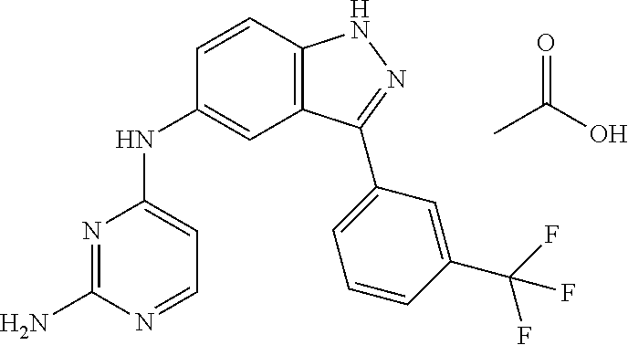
N1=C(N)N=CC=C1NC1=CC2=C(C=C1)NN=C2C1=CC=CC(C(F)(F)F)=C1.CC(O)=O
